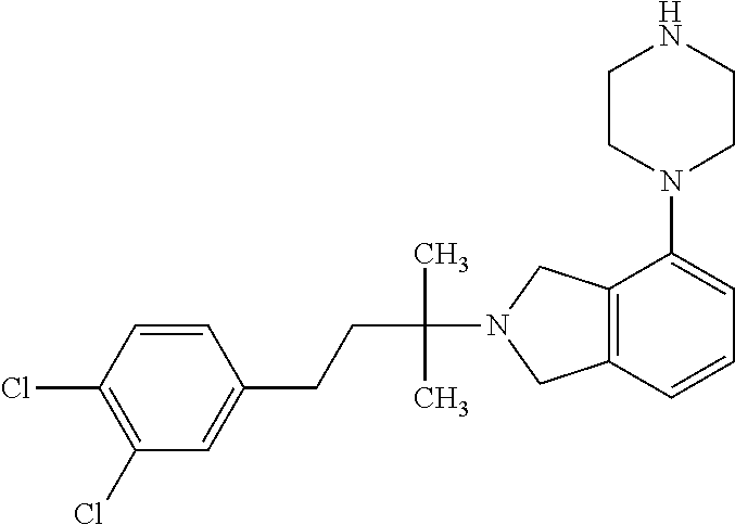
C1=CC(Cl)=C(Cl)C=C1CCC(N1CC2=C(C1)C(N1CCNCC1)=CC=C2)(C)C
